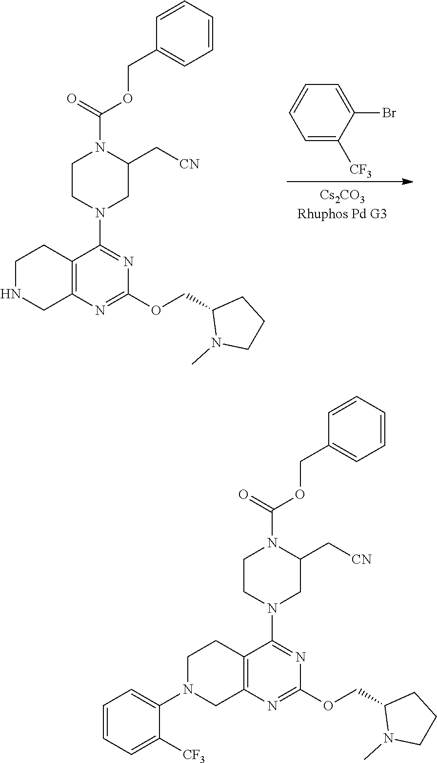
C1=C([CF3])C(Br)=CC=C1.C12=C(N=C(OCC3N(C)CCC3)N=C1N1CC(C[CN])N(C(=O)OCC3=CC=CC=C3)CC1)CNCC2.C12=C(N=C(OCC3N(C)CCC3)N=C1N1CC(C[CN])N(C(=O)OCC3=CC=CC=C3)CC1)CN(C1=CC=CC=C1[CF3])CC2
